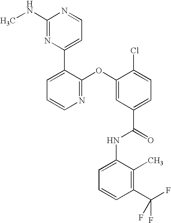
N1=C(OC2=CC(C(=O)NC3=CC=CC(C(F)(F)F)=C3C)=CC=C2Cl)C(C2=CC=NC(NC)=N2)=CC=C1
